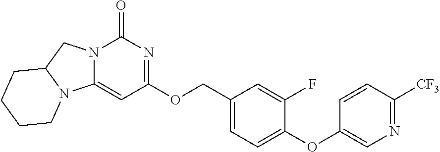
C1(OC2=CC=C(COC3=NC(=O)N4C(=C3)N3C(C4)CCCC3)C=C2F)=CN=C([CF3])C=C1
